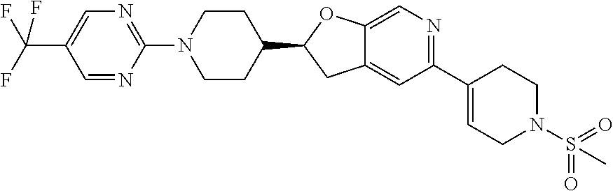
C1N(C2=NC=C(C(F)(F)F)C=N2)CCC(C2CC3=CC(C4=CCN(S(=O)(=O)C)CC4)=NC=C3O2)C1
